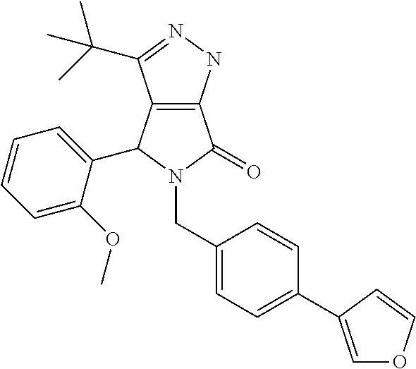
C12=C(C(C(C)(C)C)=NN1)C(C1=CC=CC=C1OC)N(CC1=CC=C(C3=COC=C3)C=C1)C2=O
